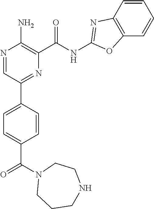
N1=CC(C2=CC=C(C(N3CCCNCC3)=O)C=C2)=NC(C(NC2=NC3=C(C=CC=C3)O2)=O)=C1N
